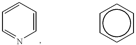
C1=NC=CC=C1.c1ccccc1
